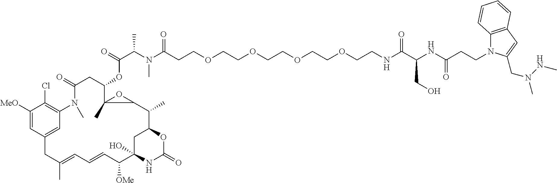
C1([MeO])=CC2=CC(=C1Cl)N(C)C(=O)CC(OC(=O)C(C)N(C)C(=O)CCOCCOCCOCCOCCNC(=O)C(CO)NC(CCN1C3=C(C=C1CN(NC)C)C=CC=C3)=O)C1(C)C(C(C)C3OC(=O)NC(O)(C([OMe])C=CC=C(C)C2)C3)O1
